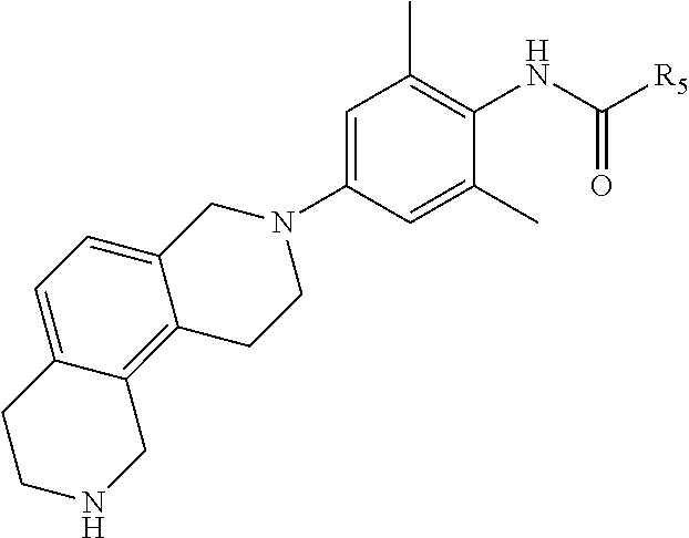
C1N(C2=CC(C)=C(NC([R5])=O)C(C)=C2)CCC2=C3C(=CC=C12)CCNC3
